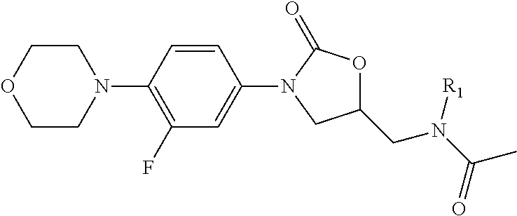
C1CN(C2=C(F)C=C(N3C(=O)OC(CN(C(=O)C)[R1])C3)C=C2)CCO1
